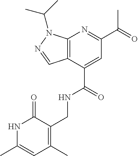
C12=C(C=NN1C(C)C)C(C(=O)NCC1=C(C)C=C(C)NC1=O)=CC(C(=O)C)=N2
